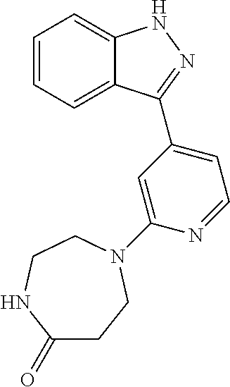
C1=CC=C2C(=C1)NN=C2C1=CC=NC(N2CCC(=O)NCC2)=C1
